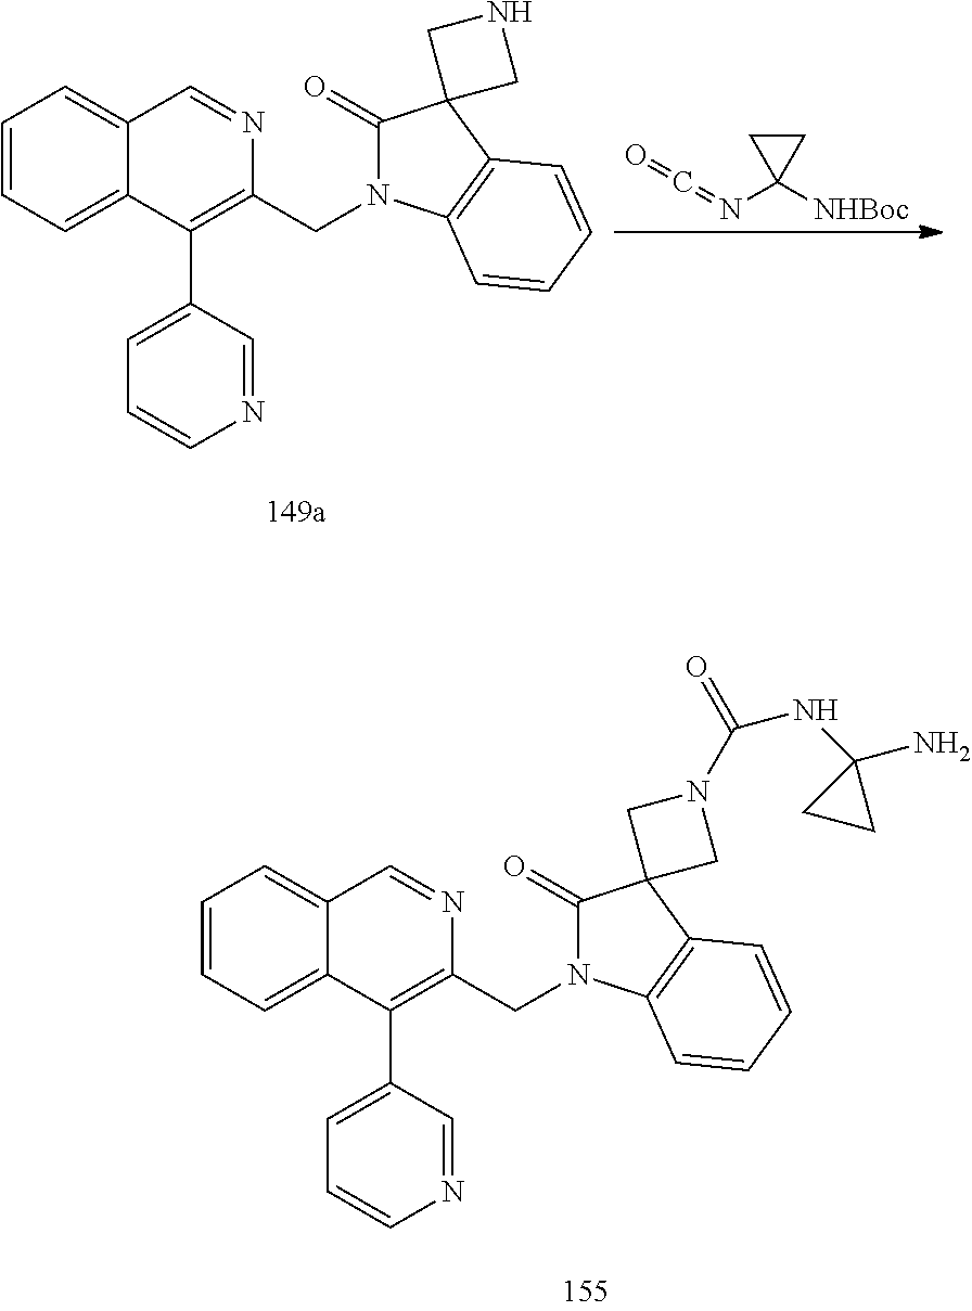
C1=CC=C2C(=C1)C=NC(CN1C(=O)C3(C4=C1C=CC=C4)CNC3)=C2C1=CC=CN=C1.C(=NC1([NHBoc])CC1)=O.C1=CC=C2C(=C1)C=NC(CN1C(=O)C3(C4=C1C=CC=C4)CN(C(=O)NC1(N)CC1)C3)=C2C1=CC=CN=C1
